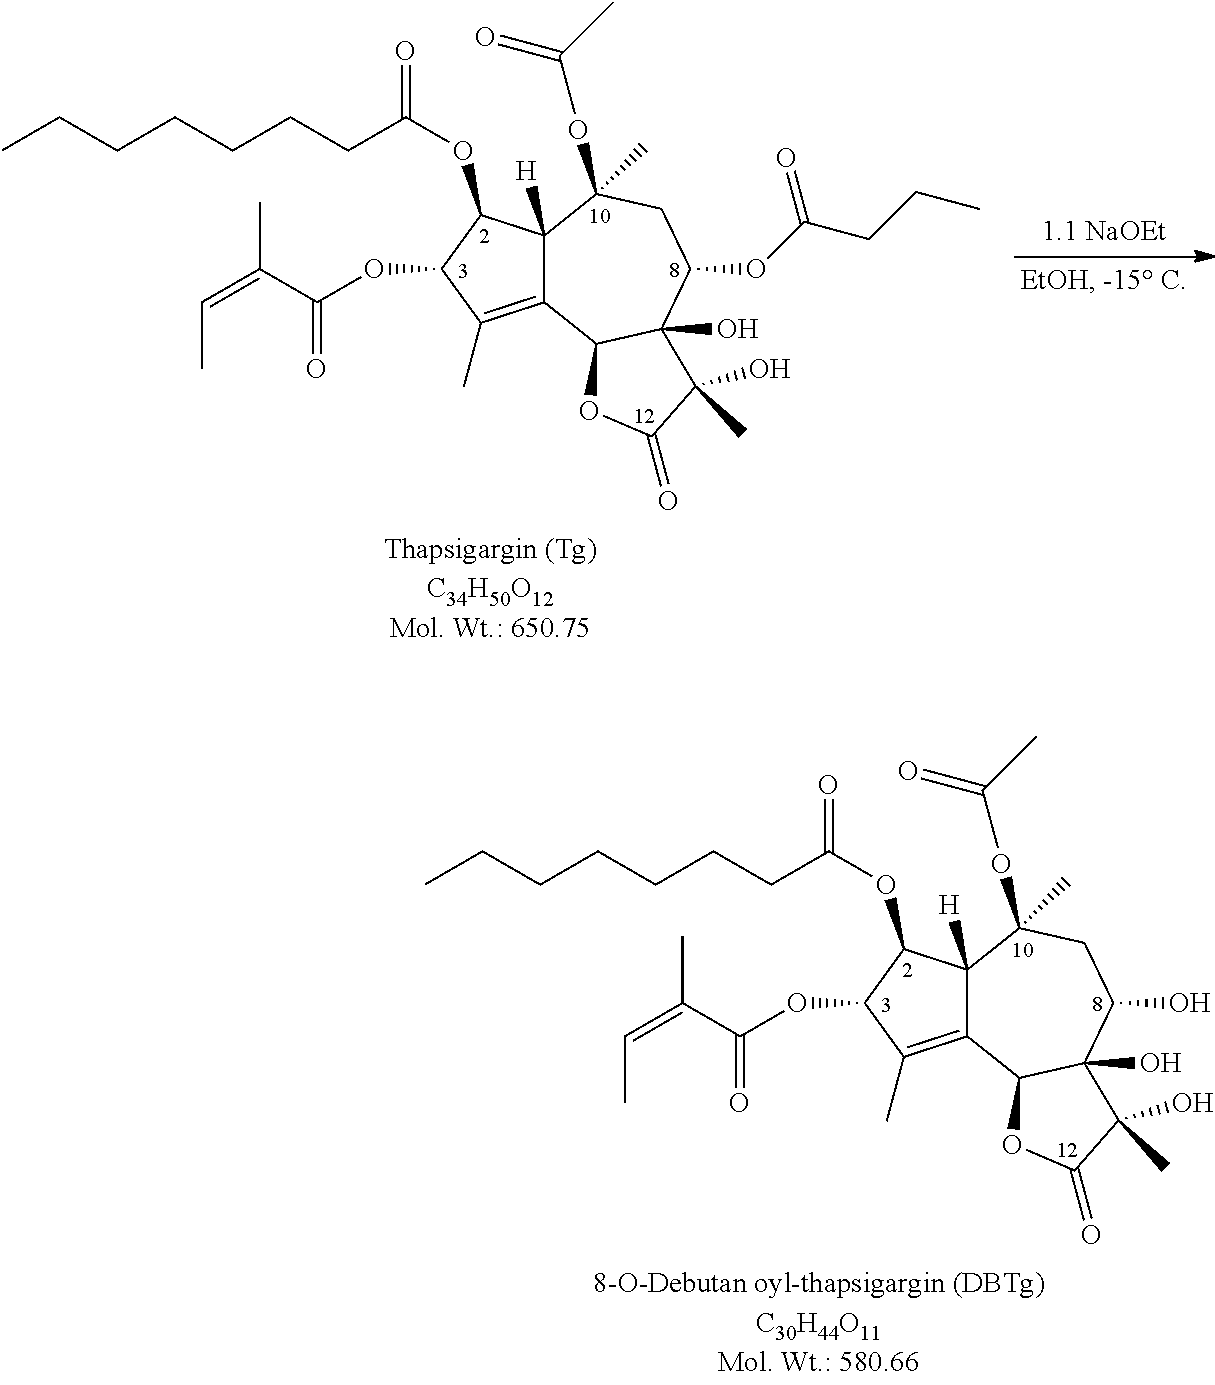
CCCCCCCC(=O)OC1C2([H])C(=C(C)C1OC(=O)C(=CC)C)C1C(O)(C(O)CC2(C)OC(C)=O)C(O)(C)C(=O)O1.CCCCCCCC(=O)OC1C2([H])C(=C(C)C1OC(=O)C(=CC)C)C1C(O)(C(OC(CCC)=O)CC2(C)OC(C)=O)C(O)(C)C(=O)O1
